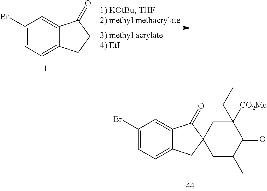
C1(Br)=CC=C2C(=C1)C(=O)CC2.C1(Br)=CC=C2C(=C1)C(=O)C1(C2)CC(C)C(=O)C(CC)([CO2Me])C1
